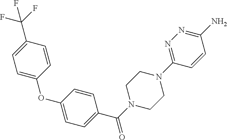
C1=C(OC2=CC=C(C(N3CCN(C4=NN=C(N)C=C4)CC3)=O)C=C2)C=CC(C(F)(F)F)=C1
